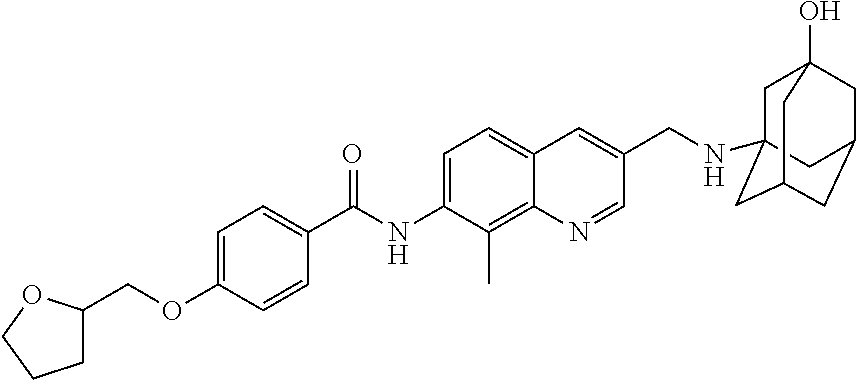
C1=C(OCC2CCCO2)C=CC(C(NC2=CC=C3C(=C2C)N=CC(CNC24CC5(O)CC(CC(C2)C5)C4)=C3)=O)=C1
